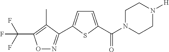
C(F)(F)(C1=C(C)C(C2=CC=C(C(N3CCN([H])CC3)=O)S2)=NO1)F
